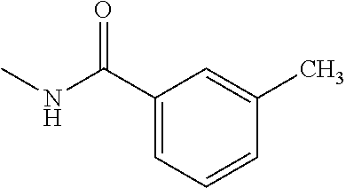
C1(C(NC)=O)=CC=CC(C)=C1
